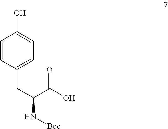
C1=CC(CC(N[Boc])C(O)=O)=CC=C1O
